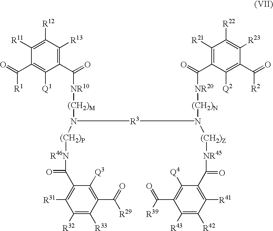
C1([R11])=C([R12])C([R13])=C(C(=O)[NR10][(CH2)M]N([(CH2)P][R46N]C(=O)C2=C([R31])C([R32])=C([R33])C(C(=O)[R29])=C2[Q3])[R3]N([(CH2)N][NR20]C(C2=C([R21])C([R22])=C([R23])C(C([R2])=O)=C2[Q2])=O)[(CH2)Z][NR45]C(=O)C2=C([R41])C([R42])=C([R43])C(C(=O)[R39])=C2[Q4])C([Q1])=C1C([R1])=O
